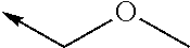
C<-COC
